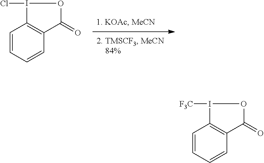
C1=CC=CC2=C1I(Cl)OC2=O.C1=CC=CC2=C1I([F3C])OC2=O
